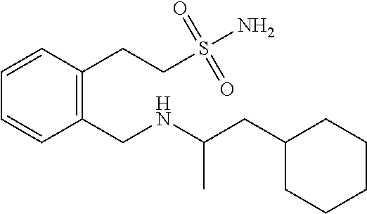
C1(CC(NCC2=C(CCS(N)(=O)=O)C=CC=C2)C)CCCCC1
